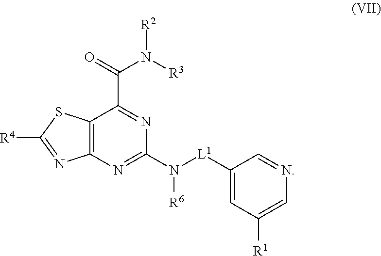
C12=C(N=C(N([L1]C3=CC([R1])=CN=C3)[R6])N=C1C(=O)N([R3])[R2])N=C([R4])S2
